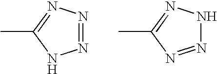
N1=NN=C(C)N1.N1=NC(C)=NN1
